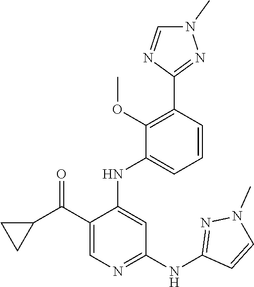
C1=CC(C2=NN(C)C=N2)=C(OC)C(NC2=CC(NC3=NN(C)C=C3)=NC=C2C(C2CC2)=O)=C1
